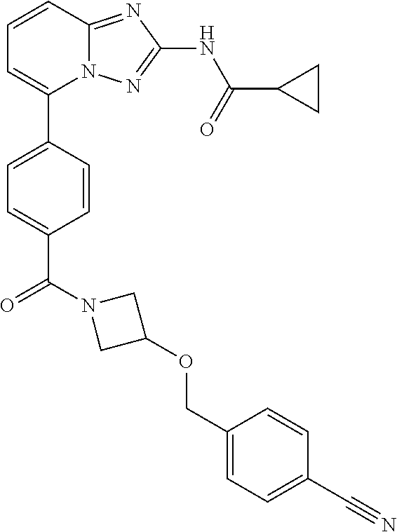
C1=CC2=NC(NC(=O)C3CC3)=NN2C(C2=CC=C(C(N3CC(OCC4=CC=C(C#N)C=C4)C3)=O)C=C2)=C1
